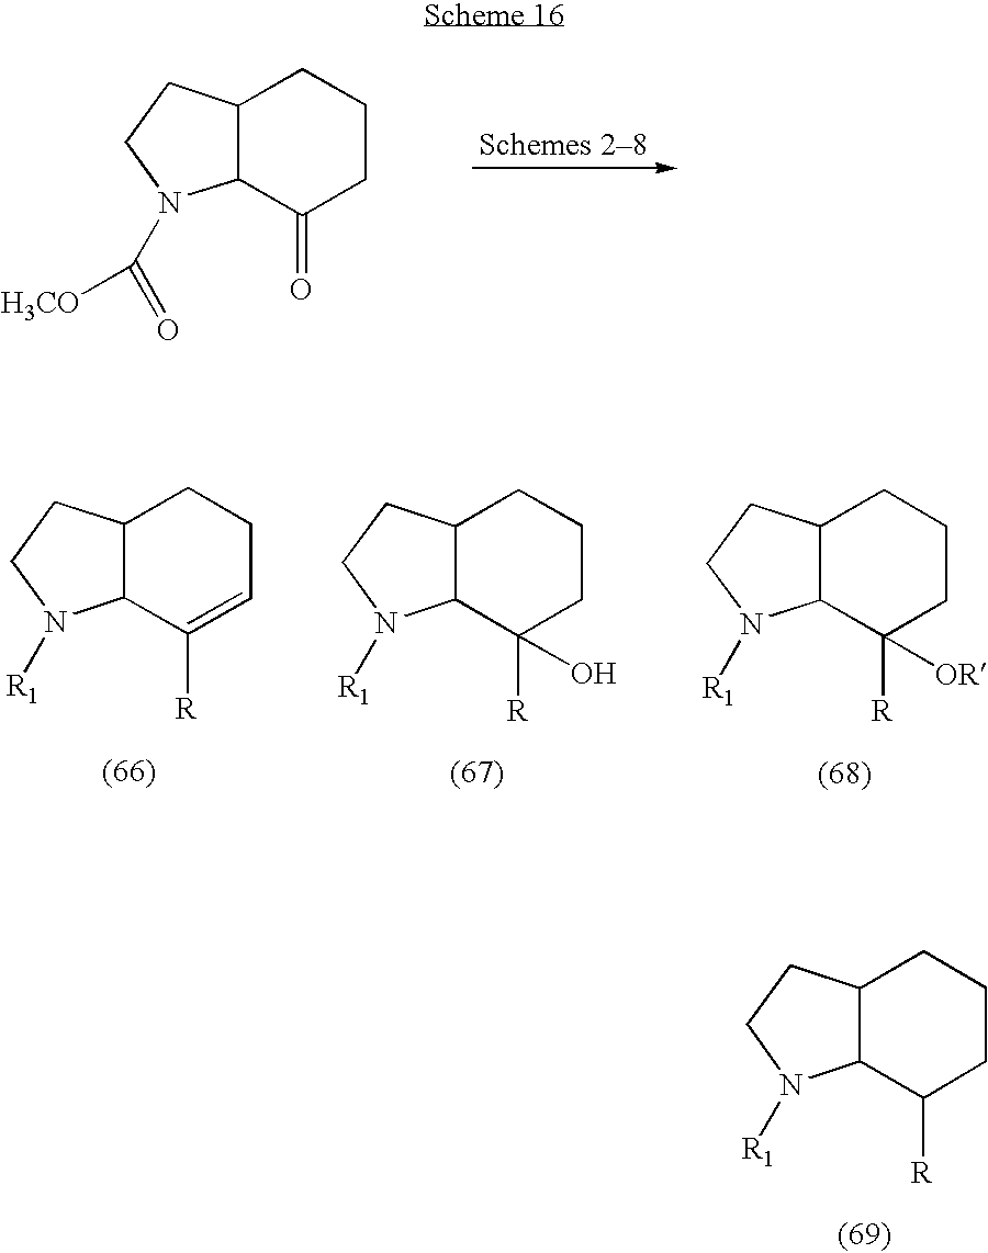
C12C(CCN1C(=O)[H3CO])CCCC2=O.C12C(CCN1[R1])CCC=C2[R].C12C(CCN1[R1])CCCC2([R])[OR].C12C(CCN1[R1])CCCC2([R])O.C12C(CCN1[R1])CCCC2[R]
